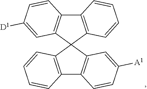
C12=C(C=CC=C1)C1(C3=C2C=CC([A1])=C3)C2=C(C3=C1C=C([D1])C=C3)C=CC=C2
